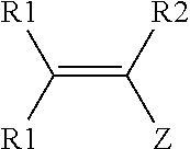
C(=C([R2])[Z])([R1])[R1]
